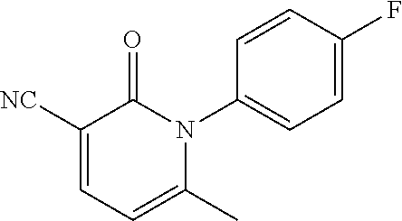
C1([NC])=CC=C(C)N(C2=CC=C(F)C=C2)C1=O
